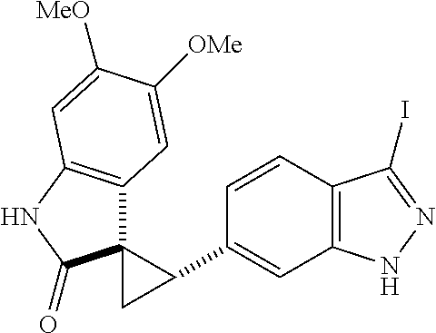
C12=C(C=CC(C3C4(C3)C3=C(NC4=O)C=C([MeO])C([OMe])=C3)=C1)C(I)=NN2
